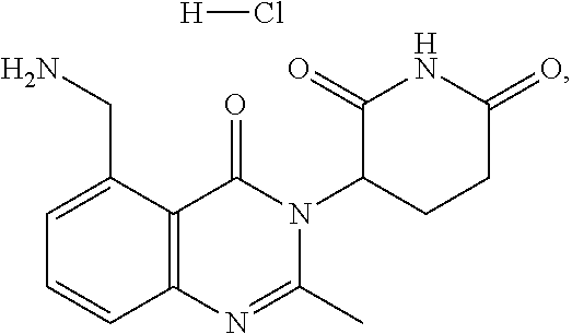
C12=C(C(CN)=CC=C1)C(=O)N(C1CCC(=O)NC1=O)C(C)=N2.[H]Cl
